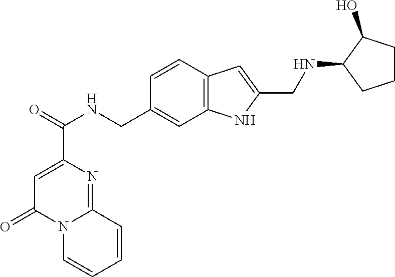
C1=C(C(=O)NCC2=CC3=C(C=C2)C=C(CNC2CCCC2O)N3)N=C2N(C1=O)C=CC=C2
